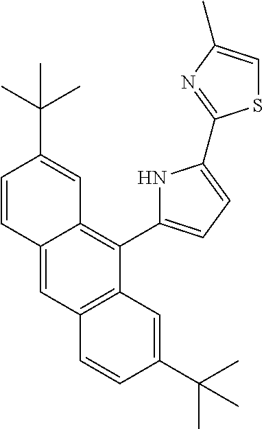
C12=CC3=C(C(C4=CC=C(C5=NC(C)=CS5)N4)=C1C=C(C(C)(C)C)C=C2)C=C(C(C)(C)C)C=C3
